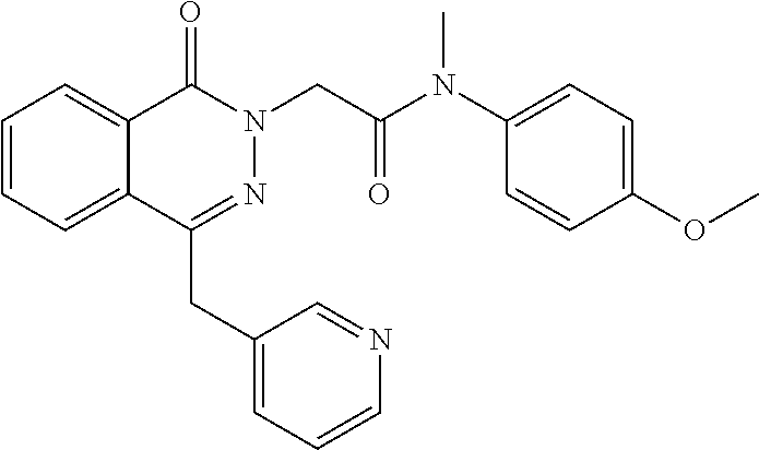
C1=CC=C2C(=C1)C(=O)N(CC(N(C1=CC=C(OC)C=C1)C)=O)N=C2CC1=CC=CN=C1
